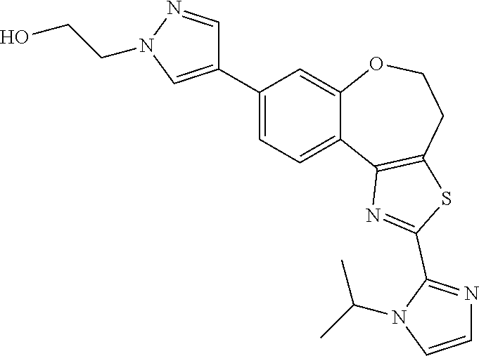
C1(C2=CN(CCO)N=C2)=CC=C2C(=C1)OCCC1=C2N=C(C2=NC=CN2C(C)C)S1
